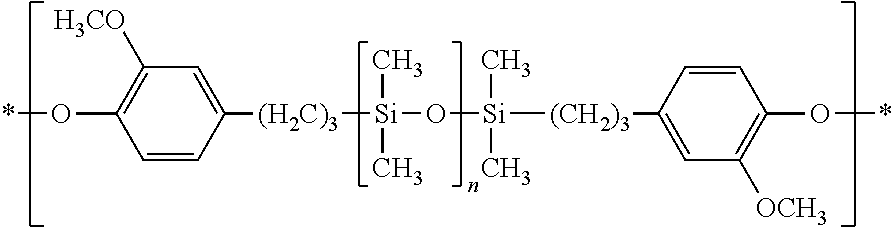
C1=CC([(H2C)3][Si](C)(C)O[Si](C)(C)[(CH2)3]C2=CC([OCH3])=C(O*)C=C2)=CC([H3CO])=C1O*
